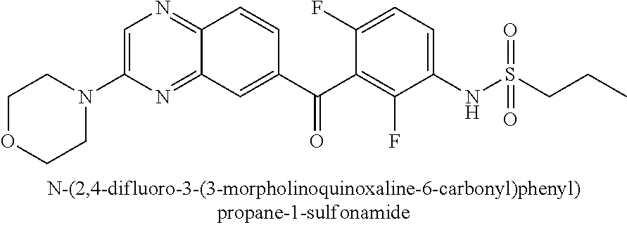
C1=C(N2CCOCC2)N=C2C(=N1)C=CC(C(C1=C(F)C(NS(CCC)(=O)=O)=CC=C1F)=O)=C2
